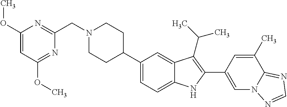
N1(CC2=NC(OC)=CC(OC)=N2)CCC(C2=CC=C3C(=C2)C(C(C)C)=C(C2=CN4C(=NC=N4)C(C)=C2)N3)CC1
